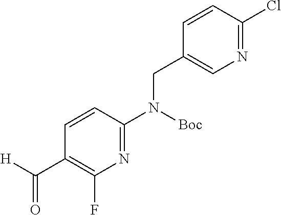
C1=CC(N(CC2=CN=C(Cl)C=C2)[Boc])=NC(F)=C1C(=O)[H]
